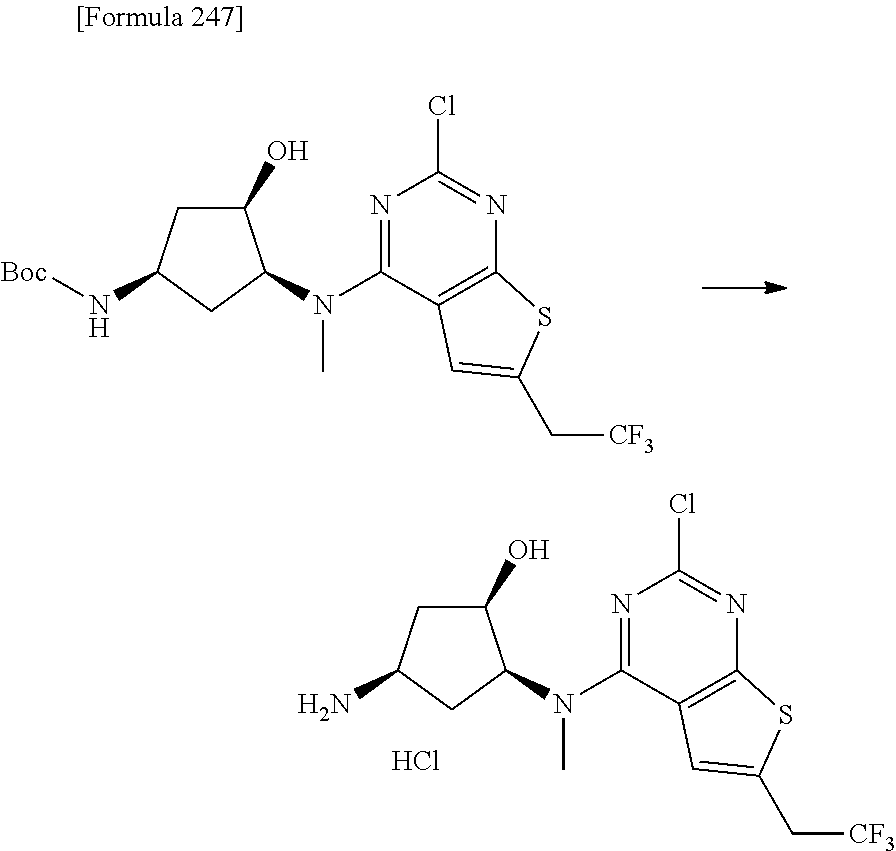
C1(O)CC(N[Boc])CC1N(C1=NC(Cl)=NC2=C1C=C(C[CF3])S2)C.C1(O)CC(N)CC1N(C1=NC(Cl)=NC2=C1C=C(C[CF3])S2)C.Cl
